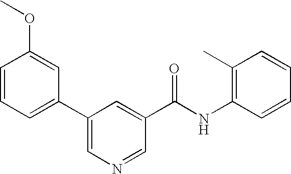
C1=CC(OC)=CC(C2=CN=CC(C(NC3=C(C)C=CC=C3)=O)=C2)=C1
